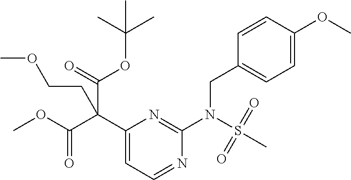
C1(CN(C2=NC(C(C(OC)=O)(CCOC)C(OC(C)(C)C)=O)=CC=N2)S(=O)(=O)C)=CC=C(OC)C=C1
